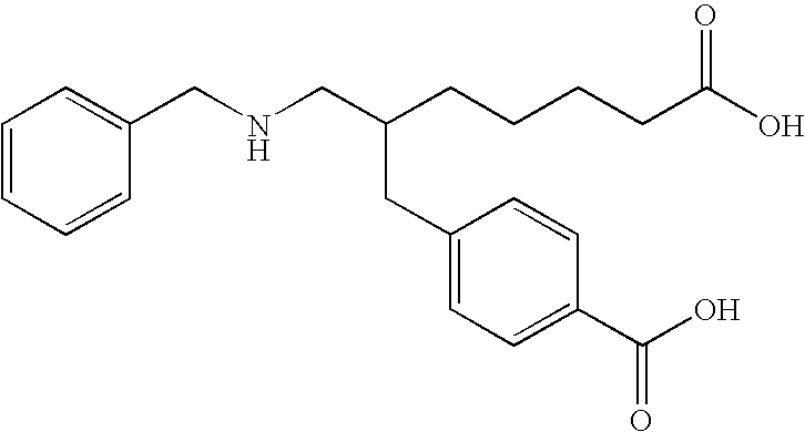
C1=CC=CC(CNCC(CCCCC(O)=O)CC2=CC=C(C(O)=O)C=C2)=C1
